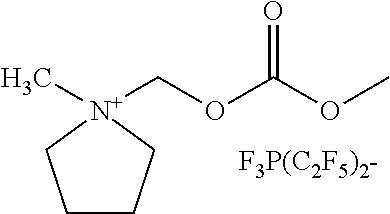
C1CC[N+](C)(COC(OC)=O)C1.[F3P(C2F5)2-]
